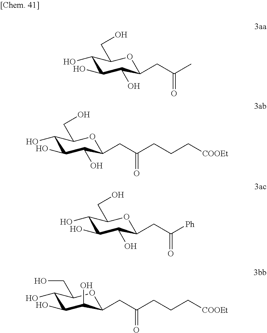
C1(O)C(O)C(O)C(CC(C)=O)OC1CO.C1(O)C(O)C(O)C(CC(CCC[COOEt])=O)OC1CO.C1(O)C(O)C(O)C(CC([Ph])=O)OC1CO.C1(O)C(O)C(O)C(CC(CCC[COOEt])=O)OC1CO
